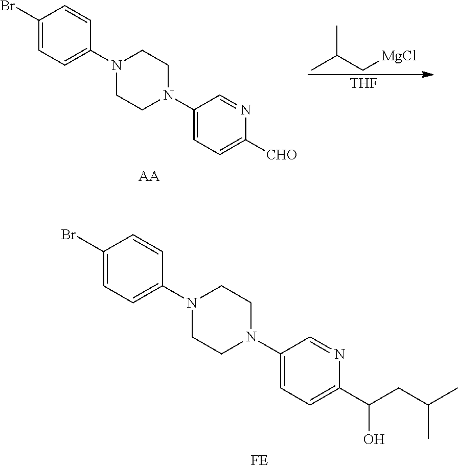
[THF].CC(C[MgCl])C.C1(Br)=CC=C(N2CCN(C3=CC=C([CHO])N=C3)CC2)C=C1.[AA].C1(Br)=CC=C(N2CCN(C3=CC=C(C(CC(C)C)O)N=C3)CC2)C=C1.[FE]
